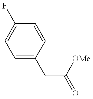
C1=C(CC(=O)[OMe])C=CC(F)=C1
